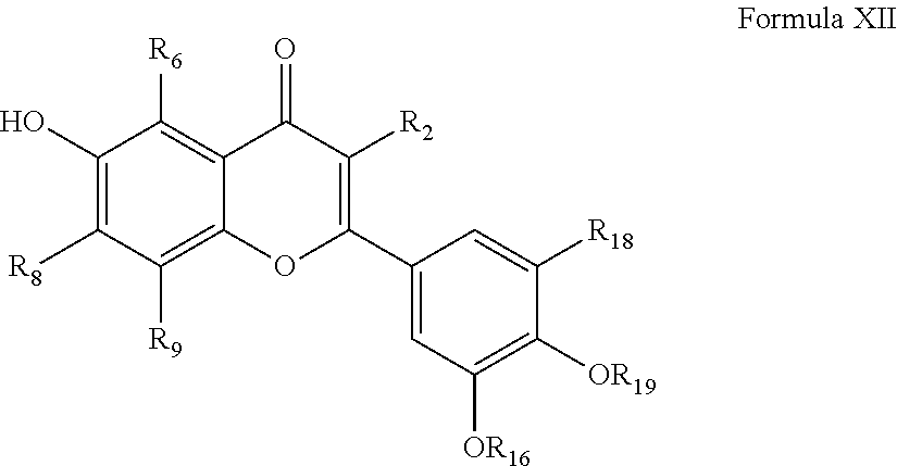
C1(O)=C([R8])C([R9])=C2C(=C1[R6])C(=O)C([R2])=C(C1=CC([OR16])=C([OR19])C([R18])=C1)O2
